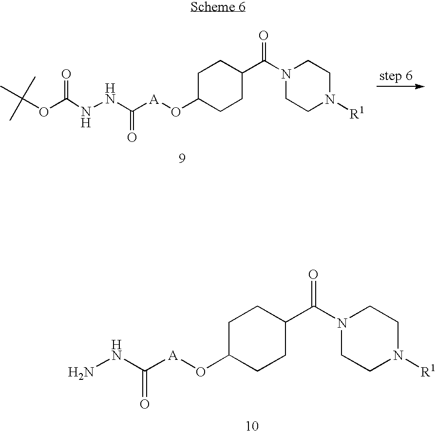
C1C(O[A]C(NN)=O)CCC(C(N2CCN([R1])CC2)=O)C1.C1C(O[A]C(NNC(OC(C)(C)C)=O)=O)CCC(C(N2CCN([R1])CC2)=O)C1
